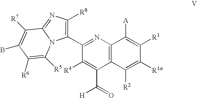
C1(C2=C([R8])N=C3N2C([R5])=C([R6])C(B)=C3[R7])=NC2=C(C(C(=O)[H])=C1[R4])C([R2])=C([R1a])C([R1])=C2[A]
